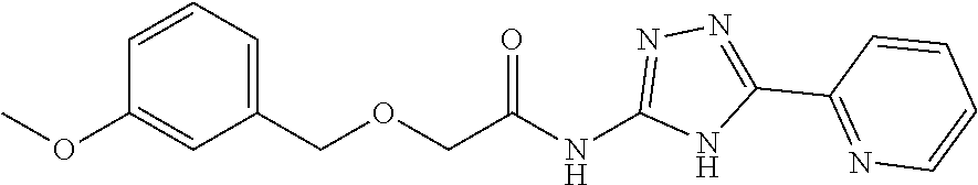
C(NC1=NN=C(C2=NC=CC=C2)N1)(=O)COCC1=CC=CC(OC)=C1
